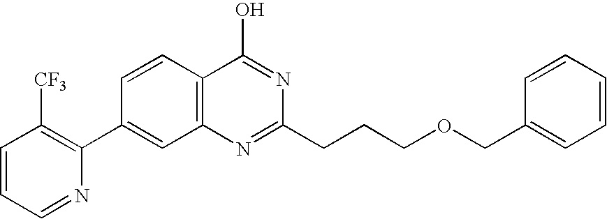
N1=C(CCCOCC2=CC=CC=C2)N=C(O)C2=C1C=C(C1=C([CF3])C=CC=N1)C=C2
